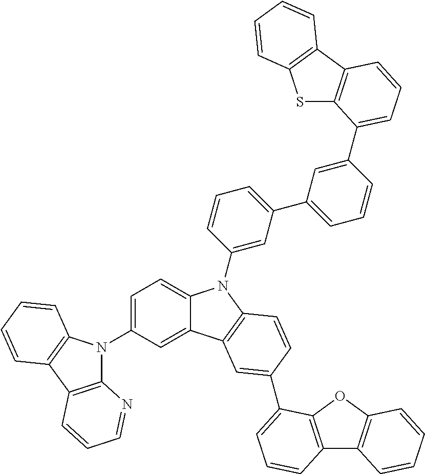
C12=C(C3=C(N1C1=CC=C4C(=C1)C1=C(N4C4=CC(C5=CC=CC(C6=CC=CC7=C6SC6=C7C=CC=C6)=C5)=CC=C4)C=CC(C4=CC=CC5=C4OC4=C5C=CC=C4)=C1)C=CC=C3)C=CC=N2
